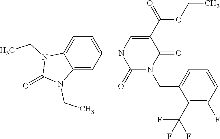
C1(N2C(=O)N(CC3=CC=CC(F)=C3C(F)(F)F)C(=O)C(C(OCC)=O)=C2)=CC=C2C(=C1)N(CC)C(=O)N2CC
